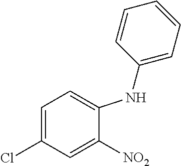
C1(NC2=CC=CC=C2)=CC=C(Cl)C=C1[NO2]
